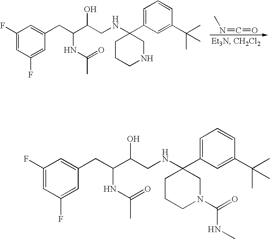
C1(F)=CC(F)=CC(CC(C(CNC2(C3=CC=CC(C(C)(C)C)=C3)CCCNC2)O)NC(C)=O)=C1.CN=C=O.C1(F)=CC(F)=CC(CC(C(CNC2(C3=CC=CC(C(C)(C)C)=C3)CCCN(C(=O)NC)C2)O)NC(C)=O)=C1
